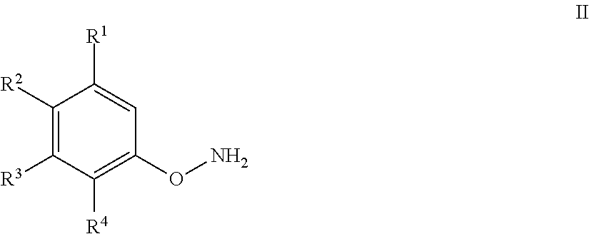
C1([R2])=C([R3])C([R4])=C(ON)C=C1[R1]
